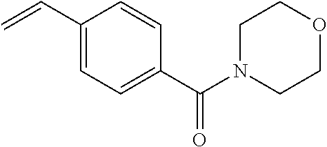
C1(C=C)=CC=C(C(N2CCOCC2)=O)C=C1
